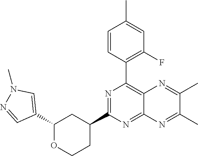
C1(C2=CN(C)N=C2)OCCC(C2=NC(C3=C(F)C=C(C)C=C3)=C3C(=N2)N=C(C)C(C)=N3)C1
